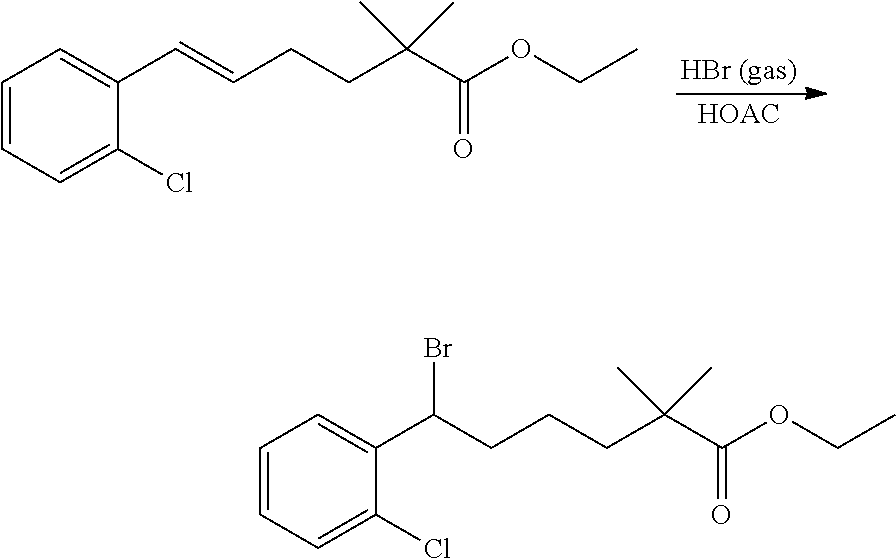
C1=CC=C(Cl)C(C=CCCC(C(OCC)=O)(C)C)=C1.C1=CC=C(Cl)C(C(CCCC(C(OCC)=O)(C)C)Br)=C1
